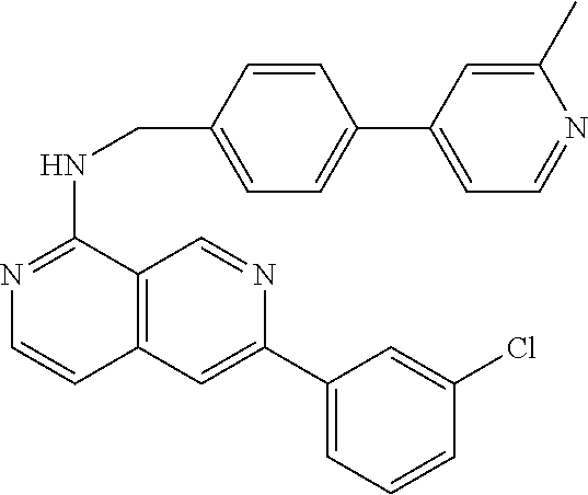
C1=C(C2=CC3=C(C=N2)C(NCC2=CC=C(C4=CC=NC(C)=C4)C=C2)=NC=C3)C=C(Cl)C=C1
